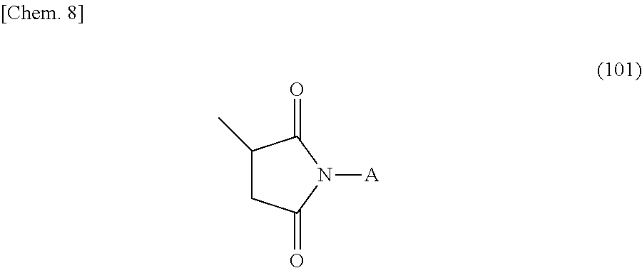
C1(C)CC(=O)N([A])C1=O
